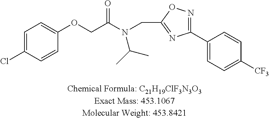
O(CC(N(CC1=NC(C2=CC=C([CF3])C=C2)=NO1)C(C)C)=O)C1=CC=C(Cl)C=C1
